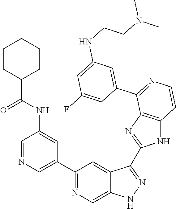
C1=NC=C(C2=NC=C3C(=C2)C(C2=NC4=C(N2)C=CN=C4C2=CC(NCCN(C)C)=CC(F)=C2)=NN3)C=C1NC(C1CCCCC1)=O
